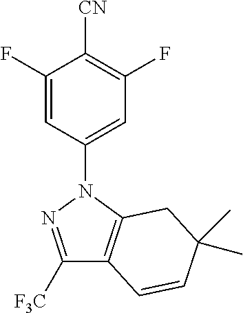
C1(F)=CC(N2N=C([F3C])C3=C2CC(C)(C)C=C3)=CC(F)=C1[CN]
